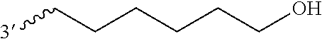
[3]CCCCCCO
